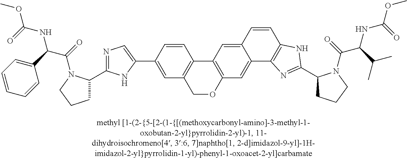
O1CC2=C(C3=C1C=C1C(=C3)C=CC3=C1N=C(C1CCCN1C(=O)C(C(C)C)NC(=O)OC)N3)C=CC(C1=CN=C(C3CCCN3C(C(C3=CC=CC=C3)NC(=O)OC)=O)N1)=C2
